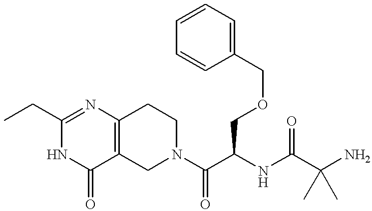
N1C(=O)C2=C(N=C1CC)CCN(C(C(NC(C(N)(C)C)=O)COCC1=CC=CC=C1)=O)C2
